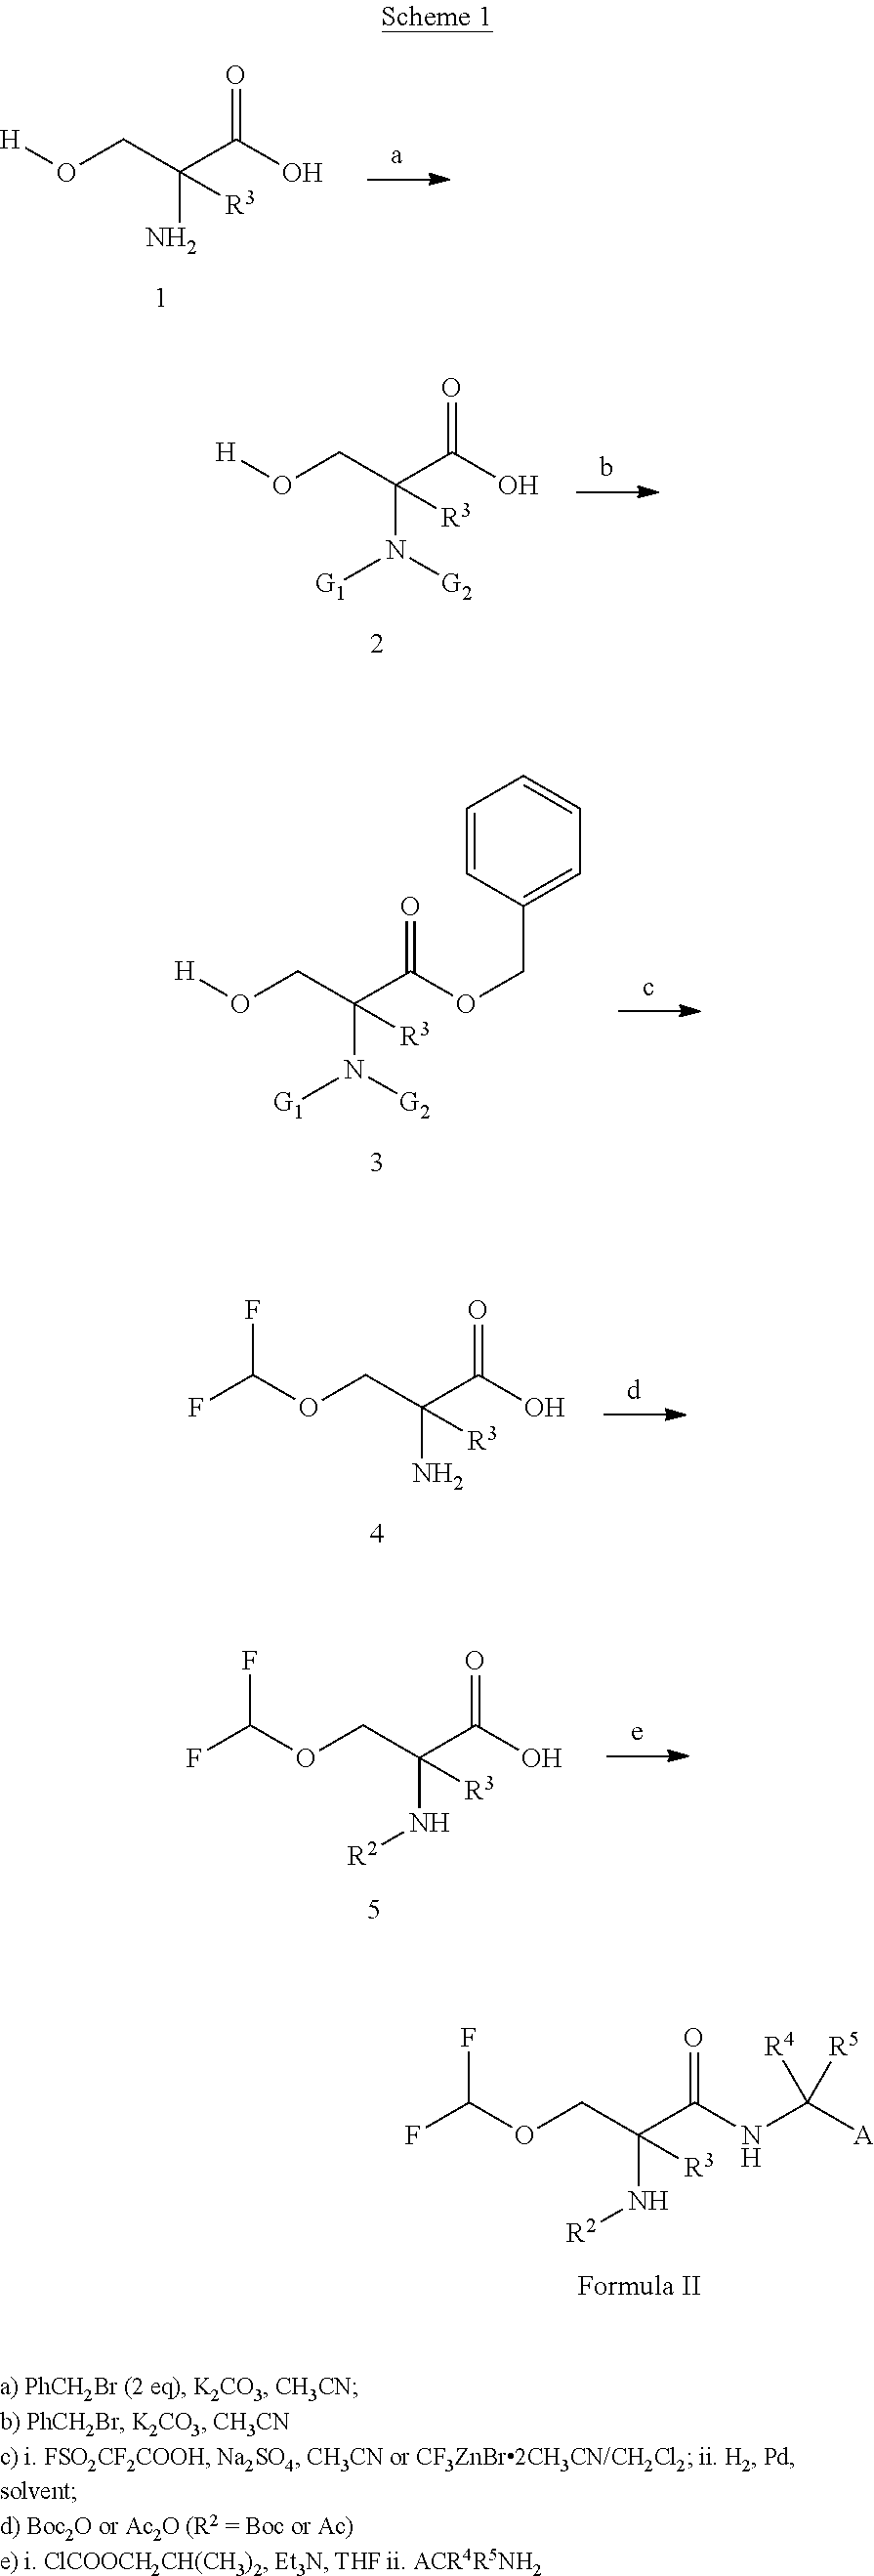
O(CC(C(NC([A])([R4])[R5])=O)(N[R2])[R3])C(F)F.[H]OCC(C(O)=O)(N)[R3].[H]OCC(C(O)=O)(N([G2])[G1])[R3].[H]OCC(C(OCC1=CC=CC=C1)=O)(N([G2])[G1])[R3].O(CC(C(O)=O)(N)[R3])C(F)F.O(CC(C(O)=O)(N[R2])[R3])C(F)F
